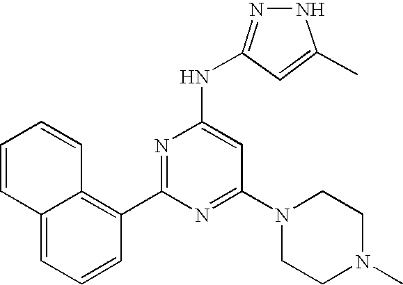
C12=CC=CC(C3=NC(NC4=NNC(C)=C4)=CC(N4CCN(C)CC4)=N3)=C1C=CC=C2
